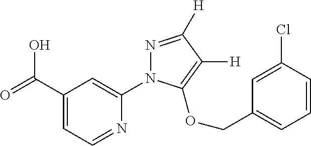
OC(C1=CC=NC(N2N=C([H])C([H])=C2OCC2=CC=CC(Cl)=C2)=C1)=O
